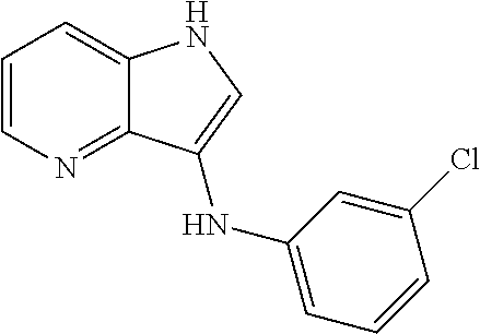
C1=CN=C2C(=C1)NC=C2NC1=CC=CC(Cl)=C1
